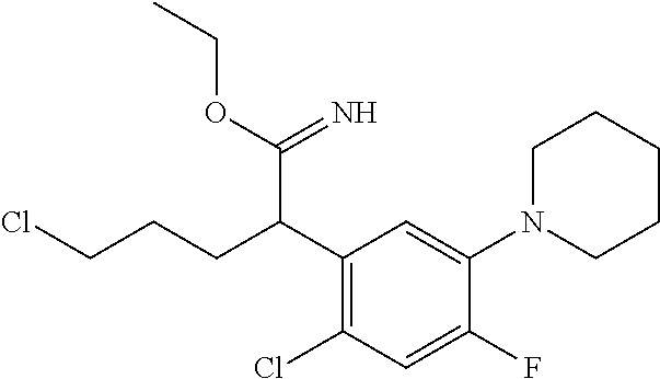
C1(C(CCCCl)C(=N)OCC)=C(Cl)C=C(F)C(N2CCCCC2)=C1
